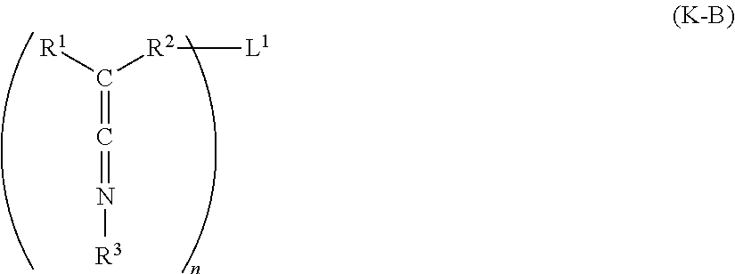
C(=C=N[R3])([R1])[R2][L1]
